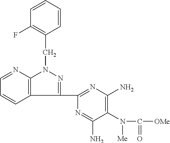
C1=CC2=C(N=C1)N(CC1=C(F)C=CC=C1)N=C2C1=NC(N)=C(N([Me])C(=O)[OMe])C(N)=N1
